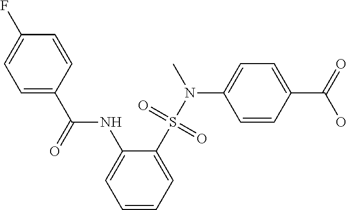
N(C1=CC=CC=C1S(=O)(N(C1=CC=C(C(=O)O)C=C1)C)=O)C(C1=CC=C(F)C=C1)=O
